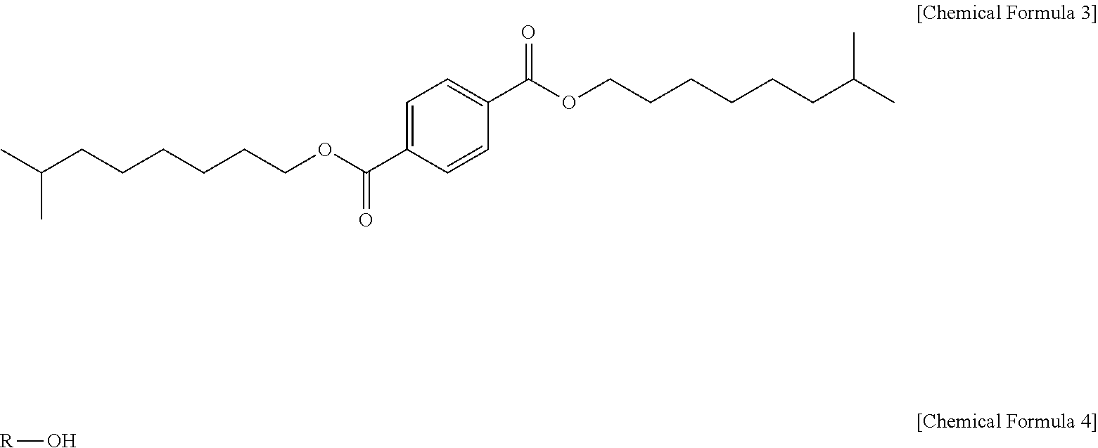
CC(CCCCCCOC(C1=CC=C(C(OCCCCCCC(C)C)=O)C=C1)=O)C.[R]O
